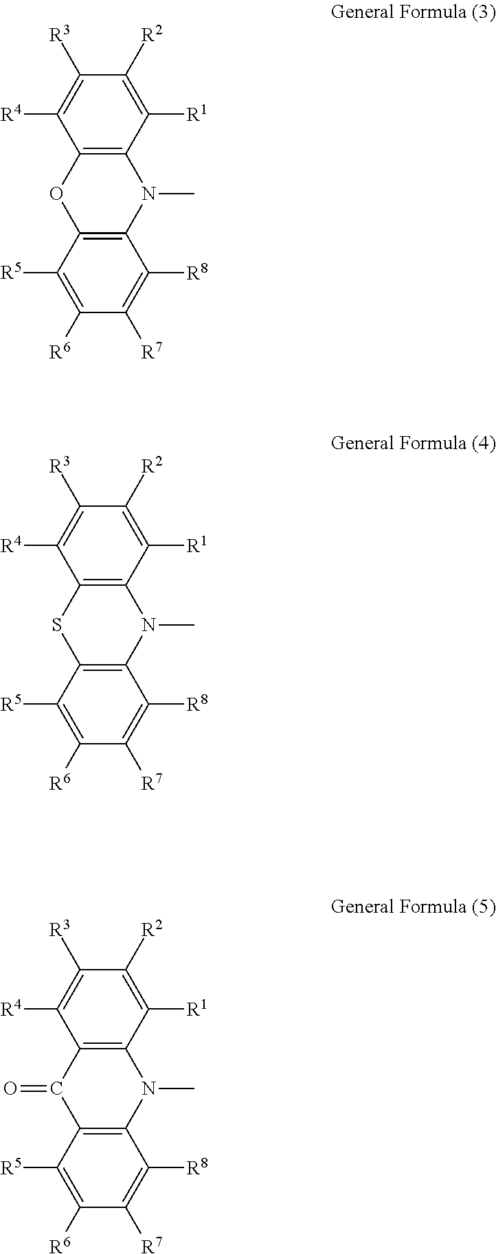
C1([R3])=C([R4])C2=C(C([R1])=C1[R2])N(C)C1=C(O2)C([R5])=C([R6])C([R7])=C1[R8].C1([R3])=C([R4])C2=C(C([R1])=C1[R2])N(C)C1=C(S2)C([R5])=C([R6])C([R7])=C1[R8].C1([R3])=C([R4])C2=C(C([R1])=C1[R2])N(C)C1=C(C2=O)C([R5])=C([R6])C([R7])=C1[R8]
